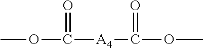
O(C([A4]C(=O)OC)=O)C
